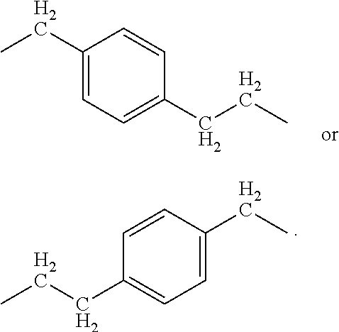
C1(CC)=CC=C(CCC)C=C1.C1=C(CC)C=CC(CCC)=C1
